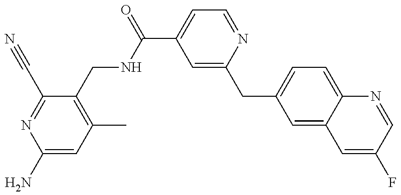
C1(N)=CC(C)=C(CNC(C2=CC=NC(CC3=CC=C4C(=C3)C=C(F)C=N4)=C2)=O)C(C#N)=N1
